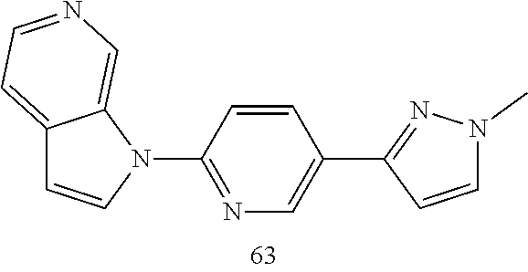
C12=CC=NC=C1N(C1=NC=C(C3=NN(C)C=C3)C=C1)C=C2
